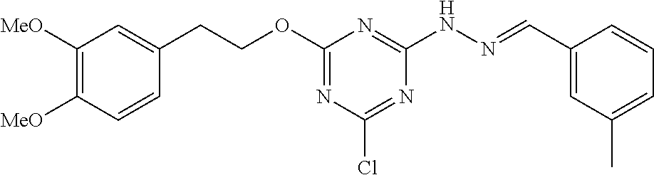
C1([MeO])=C([MeO])C=CC(CCOC2=NC(Cl)=NC(NN=CC3=CC(C)=CC=C3)=N2)=C1
